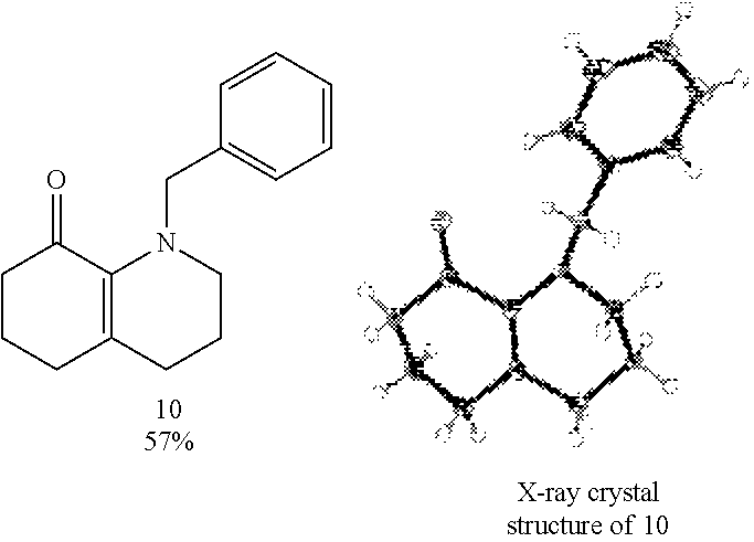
C1CCC2=C(C1=O)N(CC1=CC=CC=C1)CCC2
